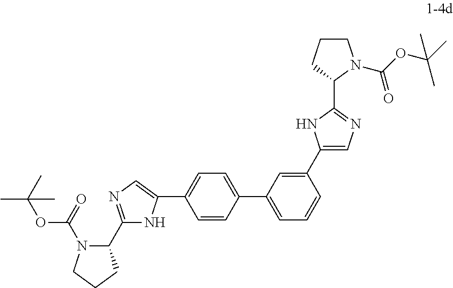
C1(C2=NC=C(C3=CC=C(C4=CC=CC(C5=CN=C(C6N(C(OC(C)(C)C)=O)CCC6)N5)=C4)C=C3)N2)N(C(OC(C)(C)C)=O)CCC1
